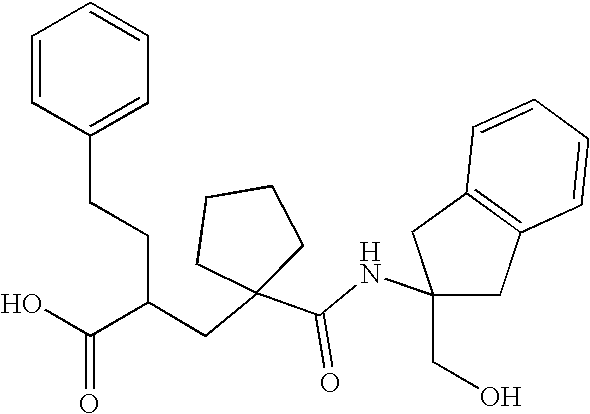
C1=CC(CCC(C(O)=O)CC2(C(NC3(CO)CC4=C(C3)C=CC=C4)=O)CCCC2)=CC=C1
